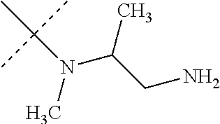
C(N(C)C(C)(C)C)(CN)C
